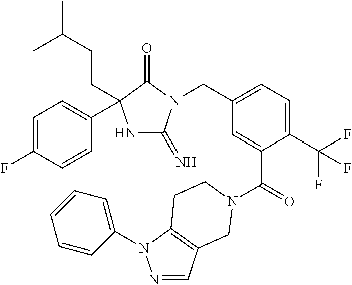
N1C(=N)N(CC2=CC=C(C(F)(F)F)C(C(=O)N3CC4=C(N(C5=CC=CC=C5)N=C4)CC3)=C2)C(=O)C1(CCC(C)C)C1=CC=C(F)C=C1
